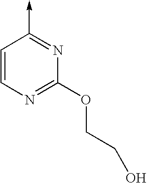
C1=CN=C(OCCO)N=C1->C
